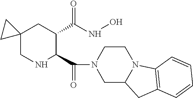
C12(CNC(C(=O)N3CC4N(CC3)C3=C(C4)C=CC=C3)C(C(NO)=O)C1)CC2
